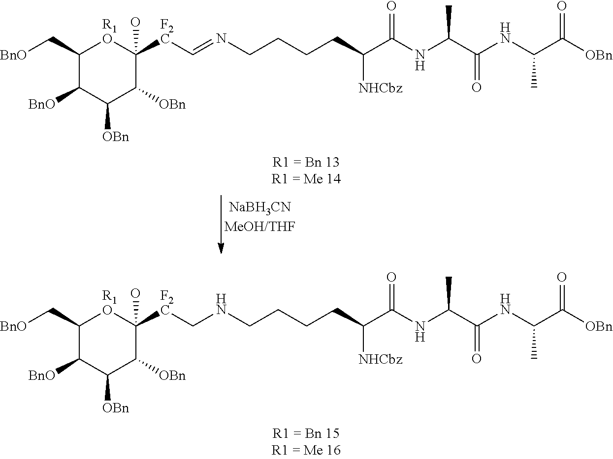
C1(C[BnO])C([BnO])C([OBn])C([OBn])C(O)([F2C]CNCCCCC(C(NC(C(NC(C([OBn])=O)C)=O)C)=O)[NHCbz])[R1O]1.C1(C[BnO])C([BnO])C([OBn])C([OBn])C(O)([F2C]C=NCCCCC(C(NC(C(NC(C([OBn])=O)C)=O)C)=O)[NHCbz])[R1O]1
